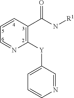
C(N[R1])(=O)C1=C([Y]C2=CC=CN=C2)N=CC=C1
